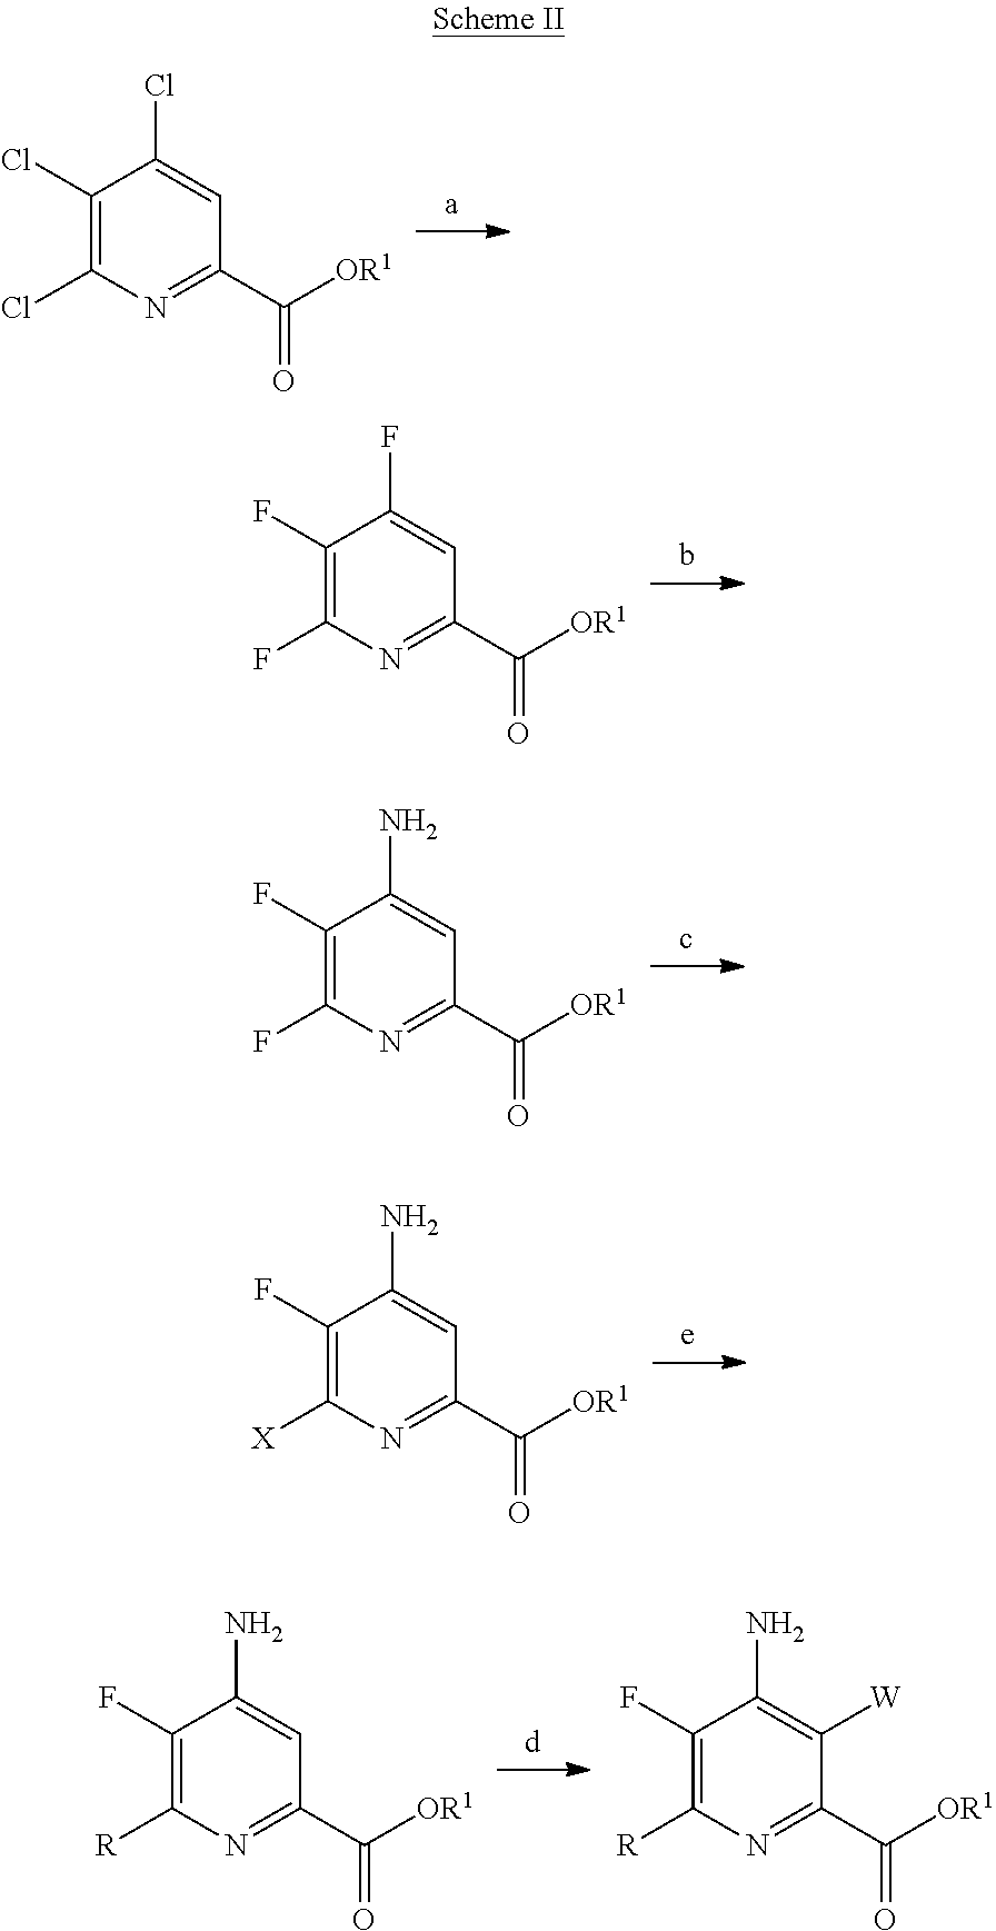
C1(Cl)=C(Cl)N=C(C([OR1])=O)C=C1Cl.C1(F)=C(F)N=C(C([OR1])=O)C=C1F.C1(F)=C(F)N=C(C([OR1])=O)C=C1N.C1(F)=C([X])N=C(C([OR1])=O)C=C1N.C1(F)=C([R])N=C(C([OR1])=O)C=C1N.C1(F)=C([R])N=C(C([OR1])=O)C([W])=C1N
